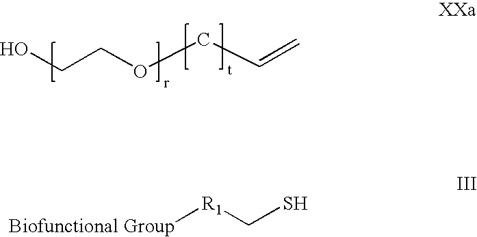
OCCOCC=C.[Biofunctional Group][R1]CS
